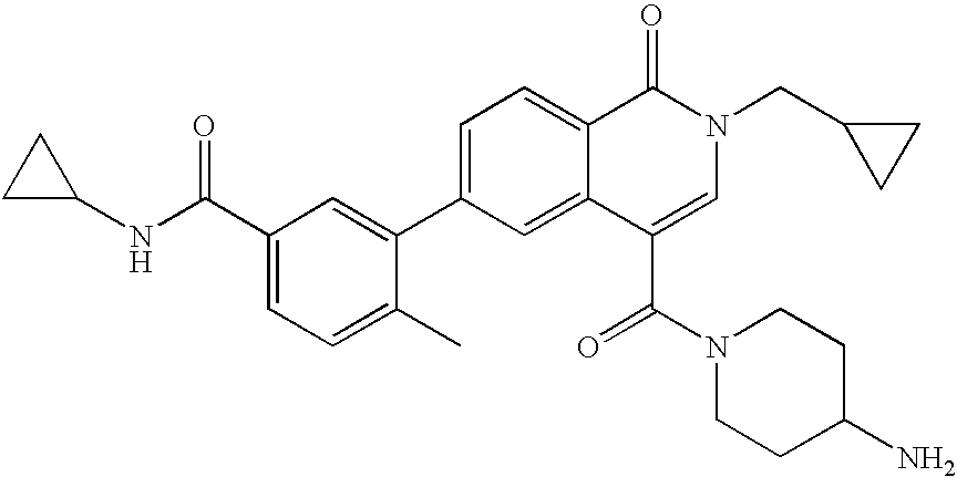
C1=C(C2=CC(C(NC3CC3)=O)=CC=C2C)C=C2C(=C1)C(=O)N(CC1CC1)C=C2C(=O)N1CCC(N)CC1
